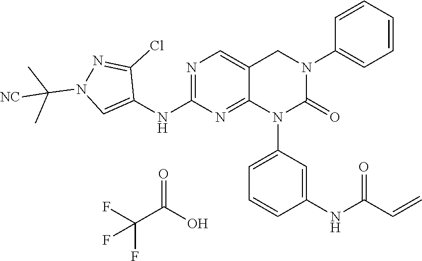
C1=CC(NC(C=C)=O)=CC(N2C(=O)N(C3=CC=CC=C3)CC3=CN=C(NC4=CN(C(C)(C)[NC])N=C4Cl)N=C23)=C1.O=C(O)C(F)(F)F
